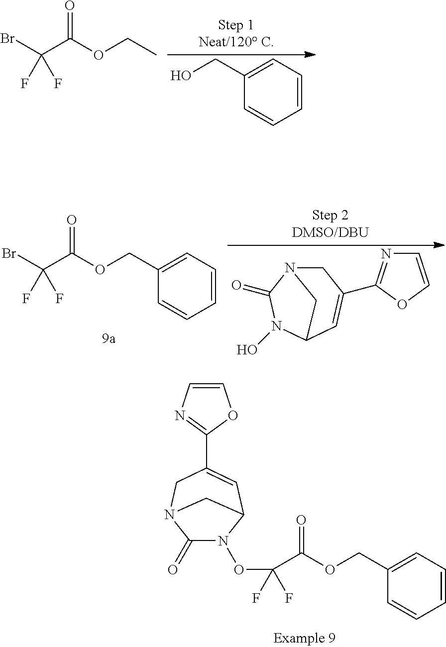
BrC(C(OCC)=O)(F)F.C1(CO)=CC=CC=C1.C1N2C(=O)N(O)C(C=C1C1=NC=CO1)C2.BrC(C(=O)OCC1=CC=CC=C1)(F)F.C1(=O)N(OC(C(OCC2=CC=CC=C2)=O)(F)F)C2C=C(C3=NC=CO3)CN1C2
